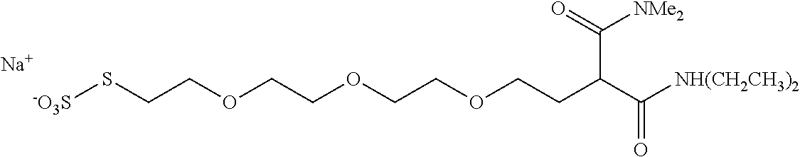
[-O3S]SCCOCCOCCOCCC(C([NH(CH2CH3)2])=O)C([NMe2])=O.[Na]
